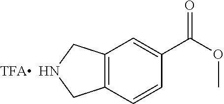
C12=C(C=CC(C(OC)=O)=C1)CNC2
